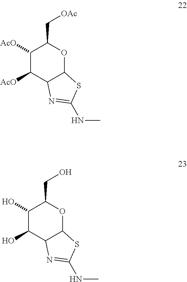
C1([AcO])C([AcO])C2C(OC1C[OAc])SC(NC)=N2.C1(O)C(O)C2C(OC1CO)SC(NC)=N2
